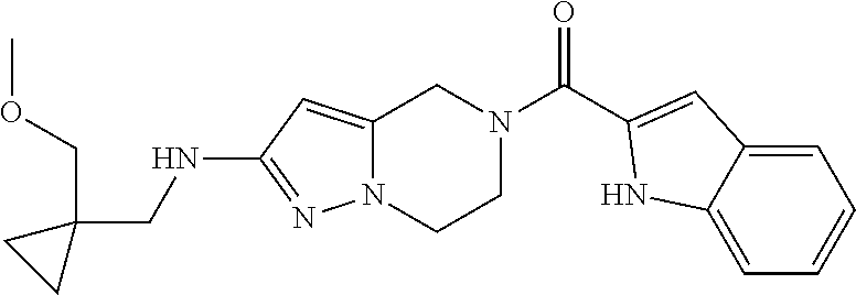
C(NC1=NN2C(=C1)CN(C(=O)C1=CC3=CC=CC=C3N1)CC2)C1(COC)CC1
